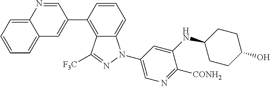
C1=CC(C2=CC3=CC=CC=C3N=C2)=C2C(=C1)N(C1=CN=C([CONH2])C(NC3CCC(O)CC3)=C1)N=C2[F3C]
